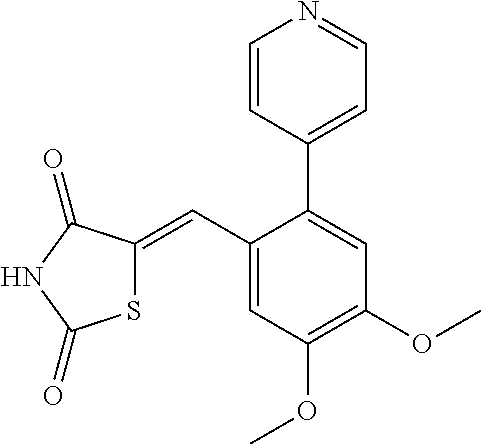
C1(C=C2SC(=O)NC2=O)=CC(OC)=C(OC)C=C1C1=CC=NC=C1
